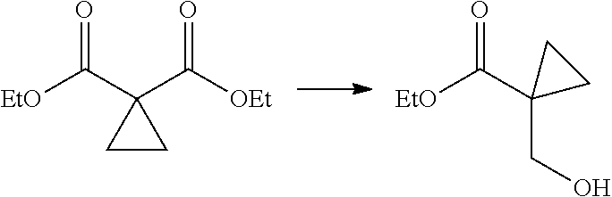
[EtO]C(=O)C1(C([OEt])=O)CC1.[EtO]C(=O)C1(CO)CC1
